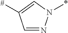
C1=NN(*)C=C1[#]
